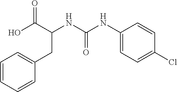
C1=CC=CC(CC(C(O)=O)NC(NC2=CC=C(Cl)C=C2)=O)=C1
